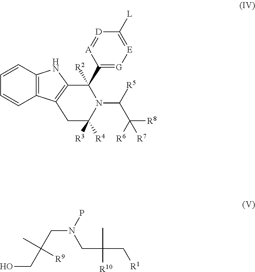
C(C(CN(P)CC(C[R1])(C)[R10])([R9])C)O.C12=C(C=CC=C1)NC1=C2CC([R4])([R3])N(C([R5])C([R6])([R8])[R7])C1(C1=[G][E]=C([L])[D]=[A]1)[R2]
